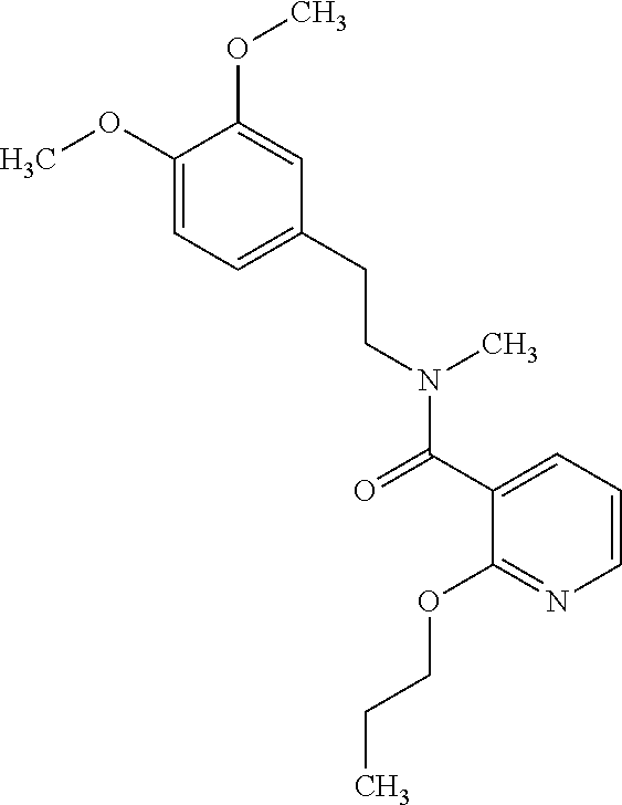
COC1=CC=C(CCN(C(C2=CC=CN=C2OCCC)=O)C)C=C1OC
